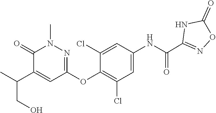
C1=C(NC(C2=NOC(=O)N2)=O)C=C(Cl)C(OC2=NN(C)C(=O)C(C(C)CO)=C2)=C1Cl
